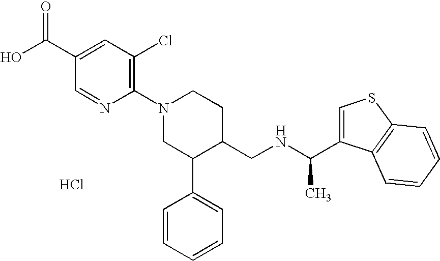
Cl.C1(N2CC(C3=CC=CC=C3)C(CNC(C)C3=CSC4=C3C=CC=C4)CC2)=C(Cl)C=C(C(O)=O)C=N1
